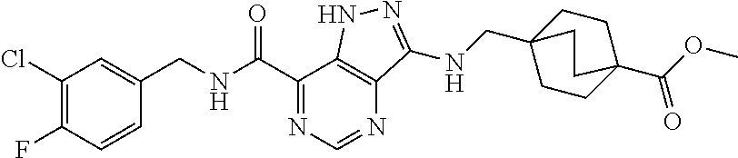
C1(Cl)=C(F)C=CC(CNC(C2=NC=NC3=C2NN=C3NCC23CCC(C(OC)=O)(CC2)CC3)=O)=C1
